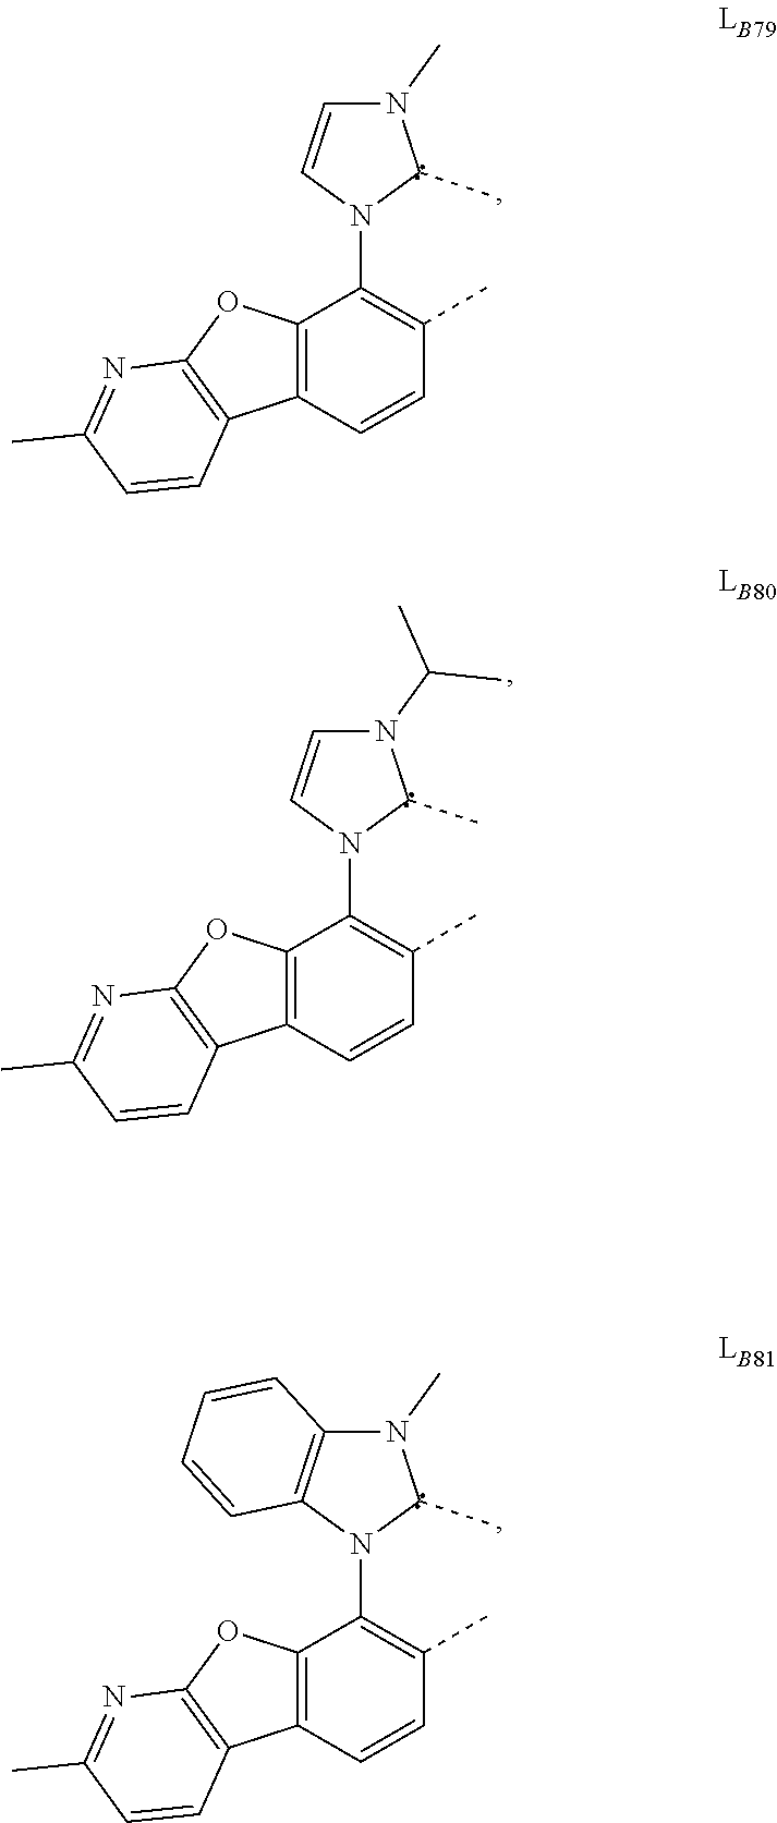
C12=C(C=CC(C)=C1N1C(C)N(C)C=C1)C1=C(O2)N=C(C)C=C1.C12=C(C=CC(C)=C1N1C(C)N(C(C)C)C=C1)C1=C(O2)N=C(C)C=C1.C12=C(C=CC(C)=C1N1C(C)N(C)C3=C1C=CC=C3)C1=C(O2)N=C(C)C=C1
